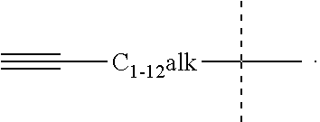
[C1-12alk](C(C)(C)C)C#C
